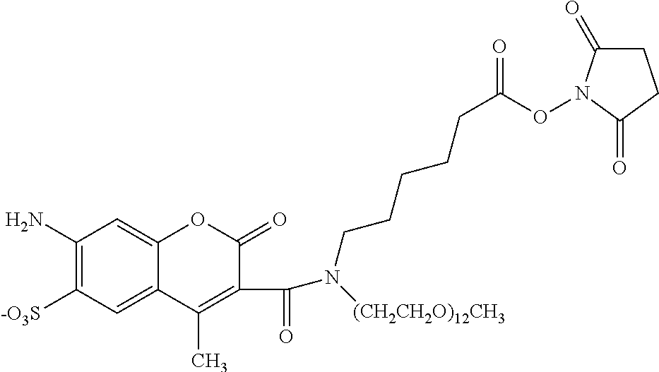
C1C(=O)N(OC(CCCCCN(C(=O)C2=C(C)C3=CC([-O3S])=C(N)C=C3OC2=O)[(CH2CH2O)12CH3])=O)C(=O)C1
